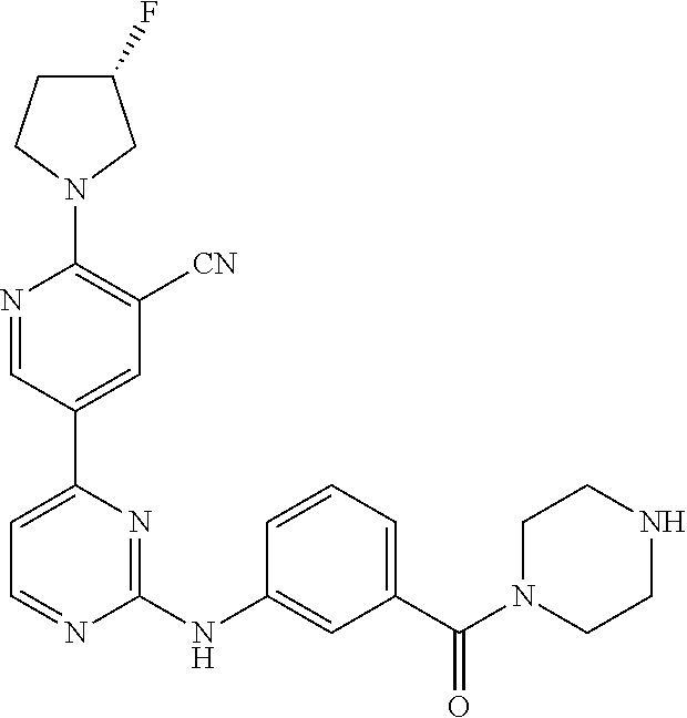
C1(F)CCN(C2=C([CN])C=C(C3=CC=NC(NC4=CC(C(N5CCNCC5)=O)=CC=C4)=N3)C=N2)C1
